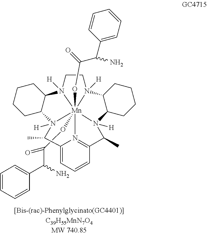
C(O[Mn]1234(OC(=O)C(N)C5=CC=CC=C5)N5([H])CCN1([H])C1CCCCC1N2([H])C(C)C1=CC=CC(=N13)C(C)N4([H])C1C5CCCC1)(C(C1=CC=CC=C1)N)=O
